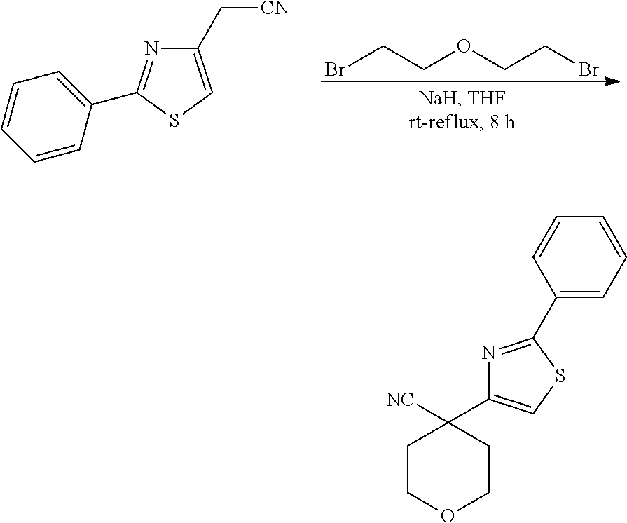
BrCCOCCBr.C1=C(C2=NC(C[CN])=CS2)C=CC=C1.C1COCCC1([NC])C1=CSC(C2=CC=CC=C2)=N1
